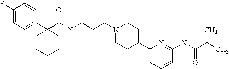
C1(F)=CC=C(C2(C(NCCCN3CCC(C4=CC=CC(NC(C(C)C)=O)=N4)CC3)=O)CCCCC2)C=C1
